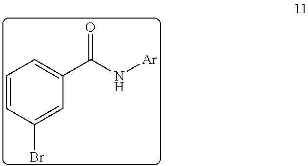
C1=CC(Br)=CC(C(N[Ar])=O)=C1
